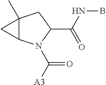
C12(C)C(N(C([A3])=O)C(C(NB)=O)C1)C2
